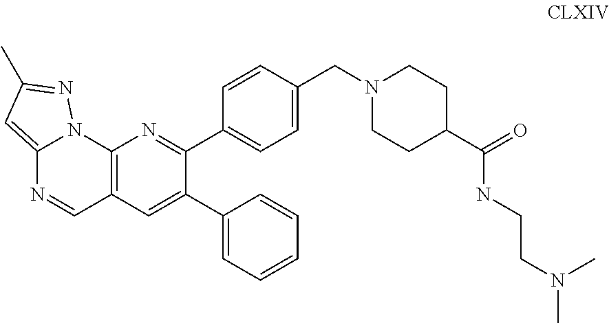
C(N1CCC(C(=O)NCCN(C)C)CC1)C1=CC=C(C2=NC3=C(C=C2C2=CC=CC=C2)C=NC2=CC(C)=NN32)C=C1
